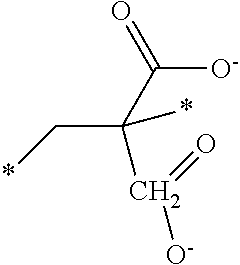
*CC(C([O-])=O)(C(=O)[O-])*
